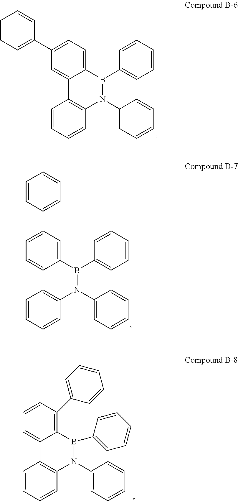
C12=C(N(C3=CC=CC=C3)B(C3=CC=CC=C3)C3=CC=C(C4=CC=CC=C4)C=C13)C=CC=C2.C12=C(N(C3=CC=CC=C3)B(C3=CC=CC=C3)C3=CC(C4=CC=CC=C4)=CC=C13)C=CC=C2.C12=C(N(C3=CC=CC=C3)B(C3=CC=CC=C3)C3=C(C4=CC=CC=C4)C=CC=C13)C=CC=C2
